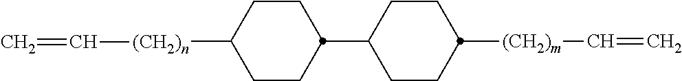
C1CC([(CH2)n]C=C)CCC1C1CCC([(CH2)m]C=C)CC1
